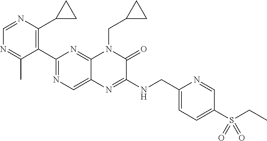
C1=NC(C2CC2)=C(C2=NC=C3C(=N2)N(CC2CC2)C(=O)C(NCC2=CC=C(S(=O)(=O)CC)C=N2)=N3)C(C)=N1
